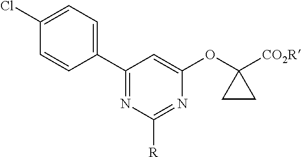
C1(Cl)=CC=C(C2=NC([R])=NC(OC3([CO2R])CC3)=C2)C=C1
